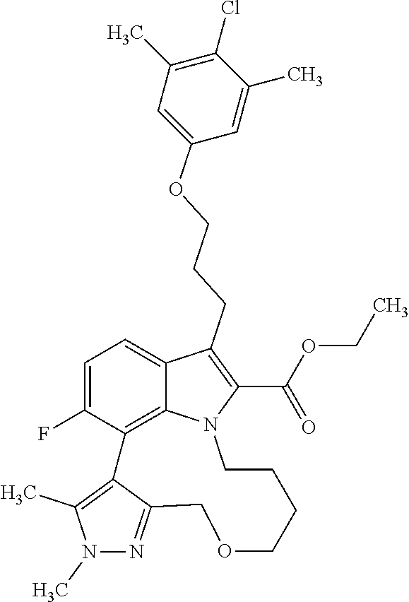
C1=C(OCCCC2=C(C(OCC)=O)N3C4=C(C(F)=CC=C42)C2=C(C)N(C)N=C2COCCCC3)C=C(C)C(Cl)=C1C
